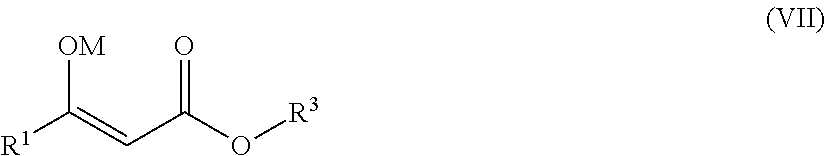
[R1]C(=CC(O[R3])=O)[OM]
